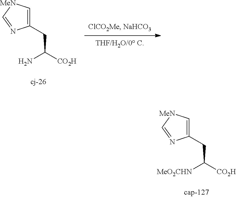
C1=C(CC([CO2H])N)N=C[MeN]1.C1=C(CC([CO2H])[MeO2CHN])N=C[MeN]1
